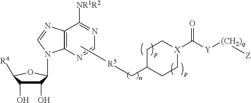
C1(O)C(O)C([R4])OC1N1C2=C(N=C1)C([NR1R2])=NC=N2.[R5](C)CC1CC[X](C([Y][(CH2)q][Z])=O)CC1
